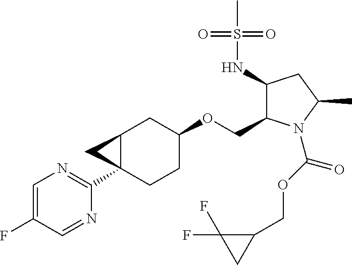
C1=C(F)C=NC(C23CCC(OCC4C(NS(C)(=O)=O)CC(C)N4C(OCC4C(F)(F)C4)=O)CC2C3)=N1
